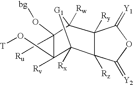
C12([Rx])[G1]C([Rw])(C(O[bg])(C[Ru])C1([Rv])O[T])C1([Ry])C2([Rz])C(=[Y2])OC1=[Y1]
